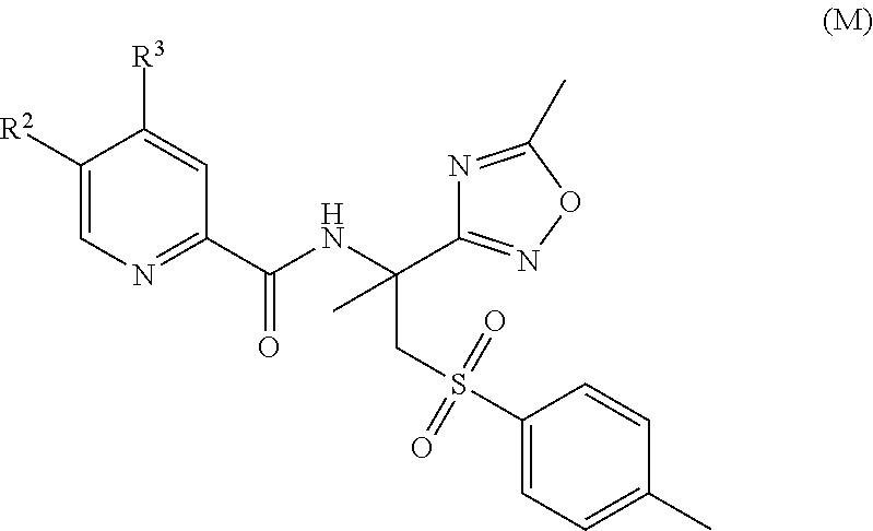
C1([R2])=CN=C(C(NC(CS(C2=CC=C(C)C=C2)(=O)=O)(C2=NOC(C)=N2)C)=O)C=C1[R3]
